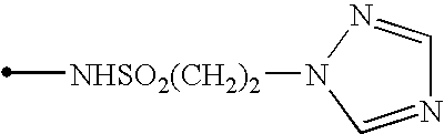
[NHSO2(CH2)2](C)N1C=NC=N1
